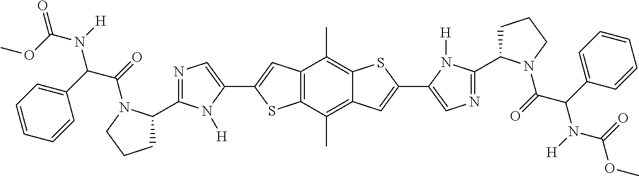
C12=C(C(C)=C3C(=C1C)SC(C1=CN=C(C4CCCN4C(=O)C(C4=CC=CC=C4)N(C(=O)OC)[H])N1[H])=C3)SC(C1=CN=C(C3CCCN3C(=O)C(C3=CC=CC=C3)N(C(OC)=O)[H])N1[H])=C2
